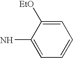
C1=C([EtO])C(N)=CC=C1
